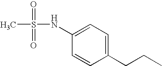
C1=C(NS(C)(=O)=O)C=CC(CCC)=C1
